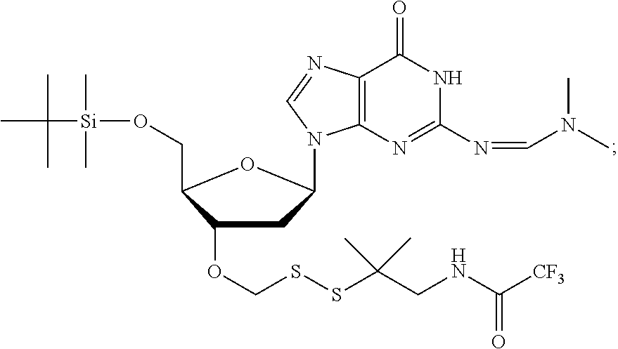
C1(OCSSC(CNC([CF3])=O)(C)C)CC(N2C3=C(C(=O)NC(N=CN(C)C)=N3)N=C2)OC1CO[Si](C(C)(C)C)(C)C
